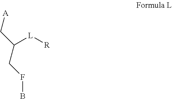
C([L][R])(C[A])CFB
